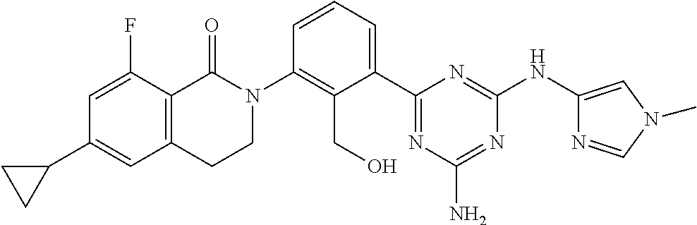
C1(C2=CC3=C(C(F)=C2)C(=O)N(C2=C(CO)C(C4=NC(N)=NC(NC5=CN(C)C=N5)=N4)=CC=C2)CC3)CC1
